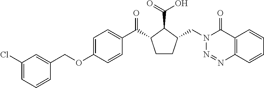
C1(COC2=CC=C(C(=O)C3CCC(CN4N=NC5=C(C4=O)C=CC=C5)C3C(O)=O)C=C2)=CC(Cl)=CC=C1
